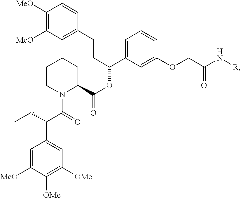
C1([MeO])=C([MeO])C=C(CCC(OC(C2CCCCN2C(=O)C(CC)C2=CC([OMe])=C([OMe])C([MeO])=C2)=O)C2=CC=CC(OCC(N[R])=O)=C2)C=C1
